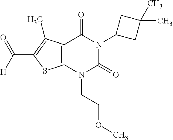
C12=C(N(CCOC)C(=O)N(C3CC(C)(C)C3)C1=O)SC(C([H])=O)=C2C
